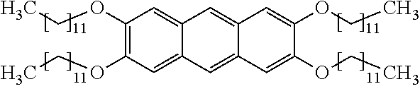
C1(OCC)=C(OCC)C=C2C(=C1)C=C1C(=C2)C=C(OCC)C(OCC)=C1
